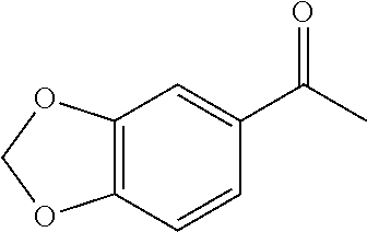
C1(C(C)=O)=CC2=C(C=C1)OCO2
